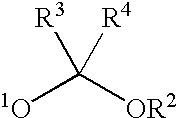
[1O]C([OR2])([R3])[R4]
